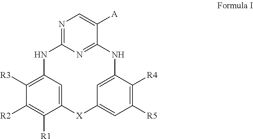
C12=CC(=C([R3])C([R2])=C1[R1])NC1=NC=C([A])C(=N1)NC1=CC(=CC([R5])=C1[R4])[X]2
